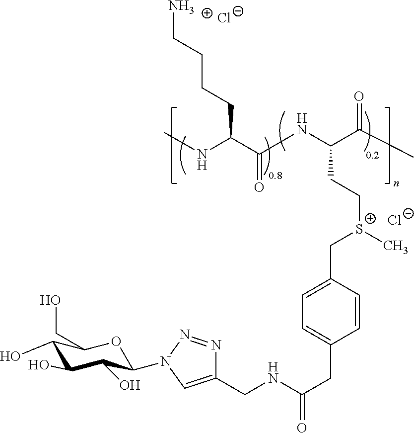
Cl.[Cl-].CNC(C(NC(C(C)=O)CC[S+](C)CC1=CC=C(CC(NCC2=CN(C3C(O)C(O)C(O)C(CO)O3)N=N2)=O)C=C1)=O)CCCCN
